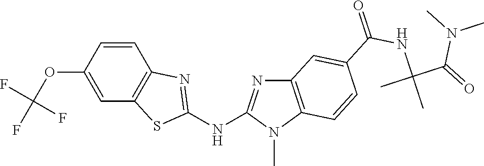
O(C1=CC2=C(C=C1)N=C(NC1=NC3=C(N1C)C=CC(C(NC(C)(C(=O)N(C)C)C)=O)=C3)S2)C(F)(F)F
